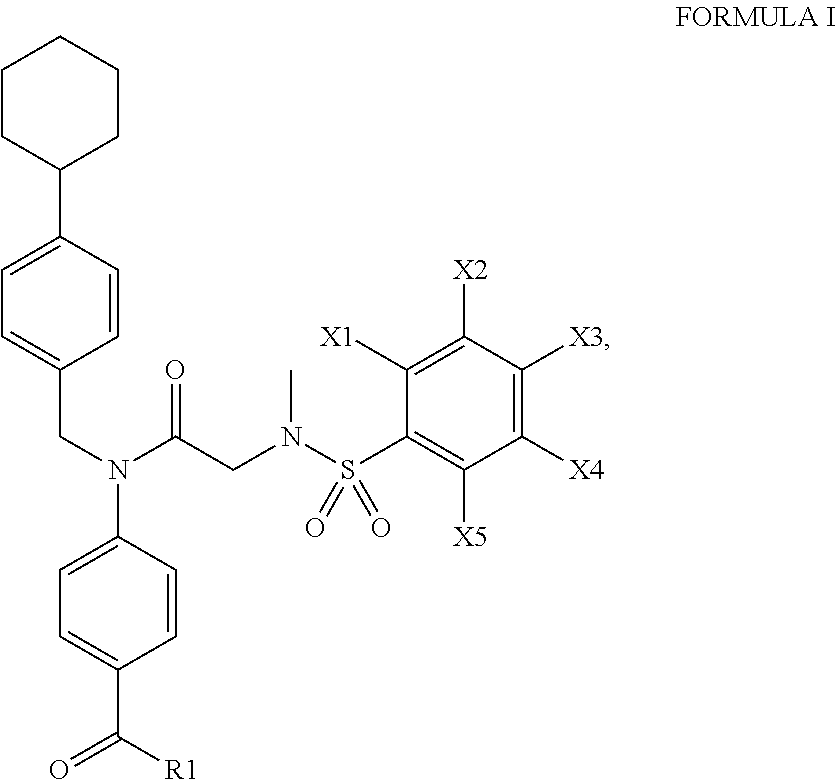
C1CC(C2=CC=C(CN(C3=CC=C(C([R1])=O)C=C3)C(CN(S(=O)(C3=C([X5])C([X4])=C([X3])C([X2])=C3[X1])=O)C)=O)C=C2)CCC1
